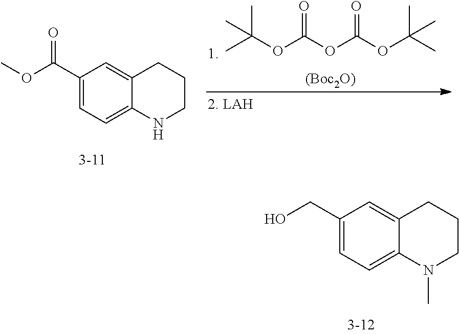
CC(OC(OC(OC(C)(C)C)=O)=O)(C)C.[(Boc2O)].C1(C(OC)=O)=CC=C2C(=C1)CCCN2.C1(CO)=CC=C2C(=C1)CCCN2C
